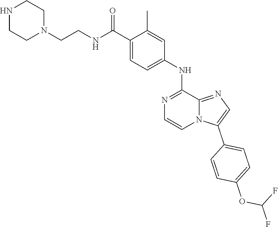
C1=C(NC2=NC=CN3C2=NC=C3C2=CC=C(OC(F)F)C=C2)C=C(C)C(C(NCCN2CCNCC2)=O)=C1
